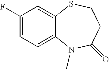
C1(F)=CC=C2C(=C1)SCCC(=O)N2C
